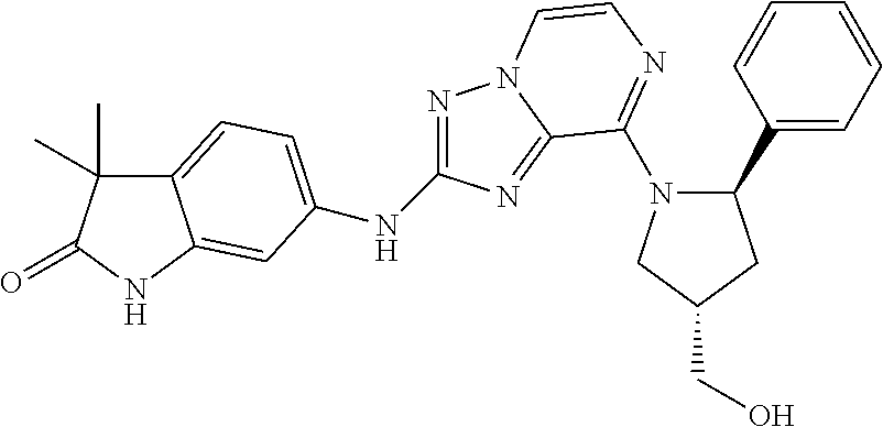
N(C1=NN2C(=N1)C(N1C(C3=CC=CC=C3)CC(CO)C1)=NC=C2)C1=CC=C2C(C)(C)C(=O)NC2=C1
